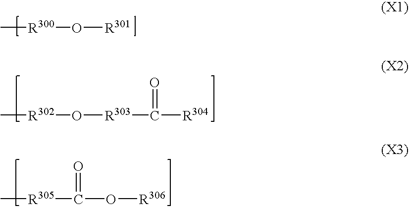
C[R300]O[R301].C[R302]O[R303]C([R304])=O.[R305](C(O[R306])=O)C
